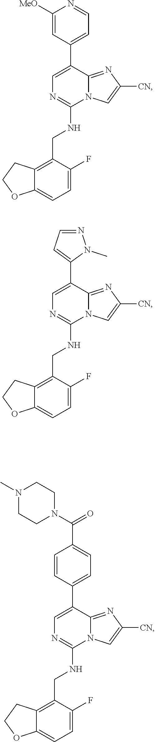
C1=C(C2=CC=NC([MeO])=C2)C2=NC([CN])=CN2C(NCC2=C3C(=CC=C2F)OCC3)=N1.C1=C(C2=CC=NN2C)C2=NC([CN])=CN2C(NCC2=C3C(=CC=C2F)OCC3)=N1.C1=C(C2=CC=C(C(N3CCN(C)CC3)=O)C=C2)C2=NC([CN])=CN2C(NCC2=C3C(=CC=C2F)OCC3)=N1
